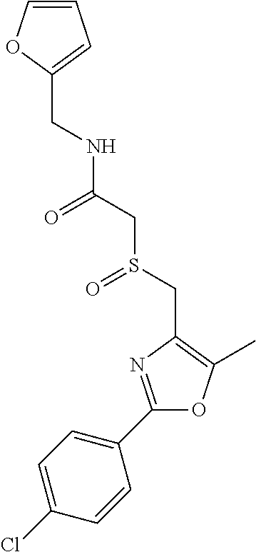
C(C1=CC=CO1)NC(CS(CC1=C(C)OC(C2=CC=C(Cl)C=C2)=N1)=O)=O
